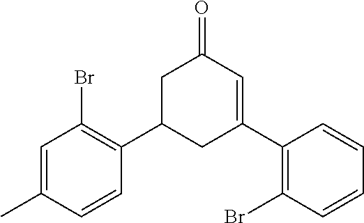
C1=C(C)C=CC(C2CC(C3=C(Br)C=CC=C3)=CC(=O)C2)=C1Br
